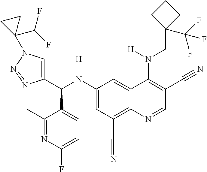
C1(N(C(C2=CN(C3(C(F)F)CC3)N=N2)C2=CC=C(F)N=C2C)[H])=CC(C#N)=C2C(=C1)C(N(CC1(C(F)(F)F)CCC1)[H])=C(C#N)C=N2
